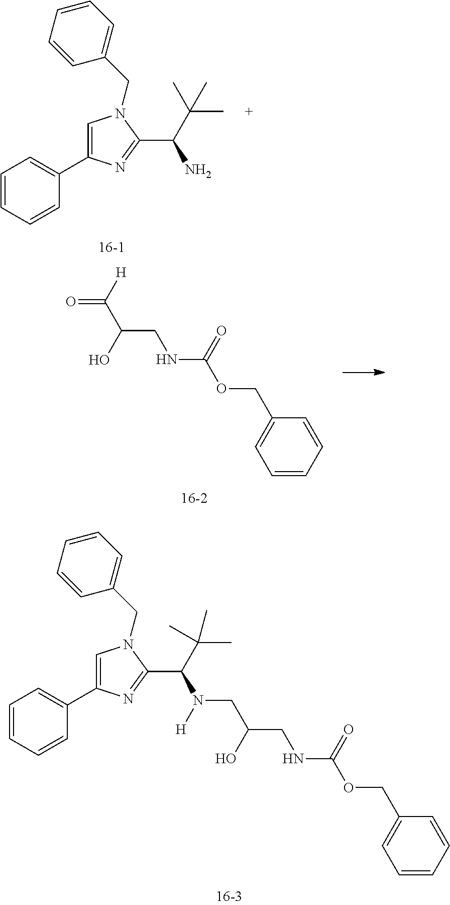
C1=C(C2=CC=CC=C2)N=C(C(N(CC(O)CNC(OCC2=CC=CC=C2)=O)[H])C(C)(C)C)N1CC1=CC=CC=C1.C1=C(C2=CC=CC=C2)N=C(C(C(C)(C)C)N)N1CC1=CC=CC=C1.O=C([H])C(O)CNC(OCC1=CC=CC=C1)=O
